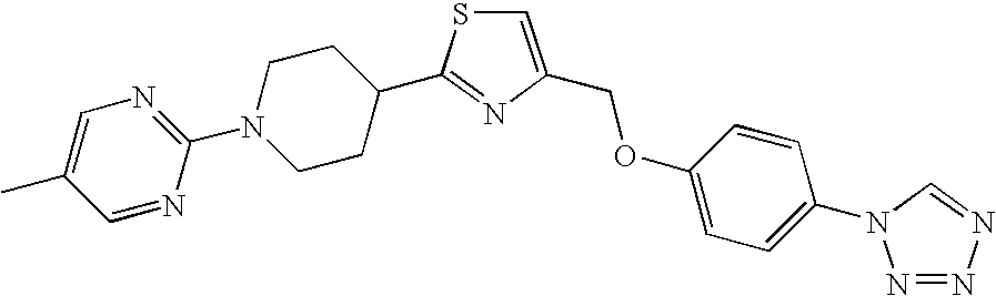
C1=C(COC2=CC=C(N3N=NN=C3)C=C2)N=C(C2CCN(C3=NC=C(C)C=N3)CC2)S1
